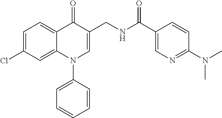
C1=C(Cl)C=C2C(=C1)C(=O)C(CNC(C1=CN=C(N(C)C)C=C1)=O)=CN2C1=CC=CC=C1
